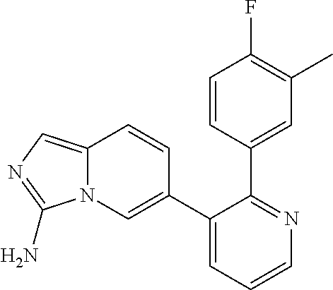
C1(C2=CN3C(=CN=C3N)C=C2)=CC=CN=C1C1=CC(C)=C(F)C=C1
